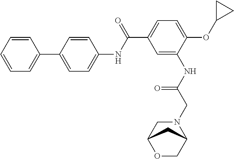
C1=CC=CC=C1C1=CC=C(NC(C2=CC=C(OC3CC3)C(NC(CN3CC4OCC3C4)=O)=C2)=O)C=C1
